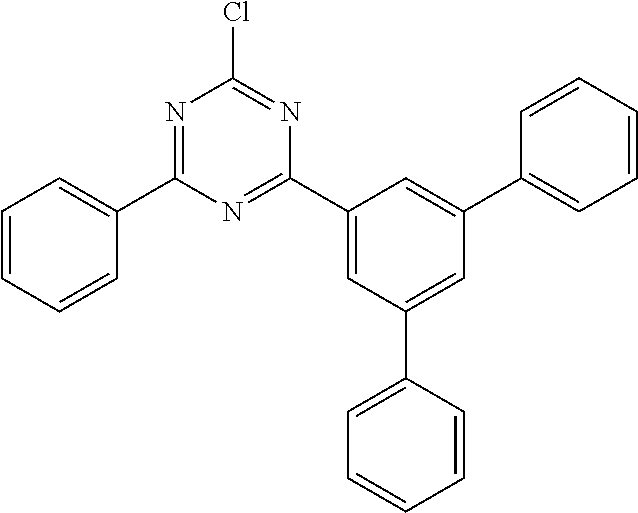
C1=CC=CC(C2=NC(Cl)=NC(C3=CC(C4=CC=CC=C4)=CC(C4=CC=CC=C4)=C3)=N2)=C1
